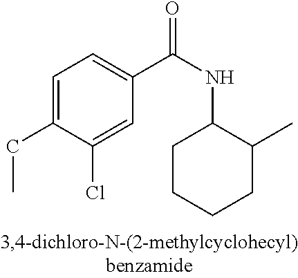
C1=C(CC)C(Cl)=CC(C(=O)NC2CCCCC2C)=C1
